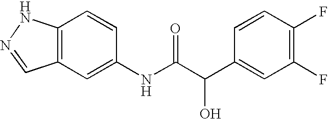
C12=C(C=C(NC(C(C3=CC(F)=C(F)C=C3)O)=O)C=C1)C=NN2
